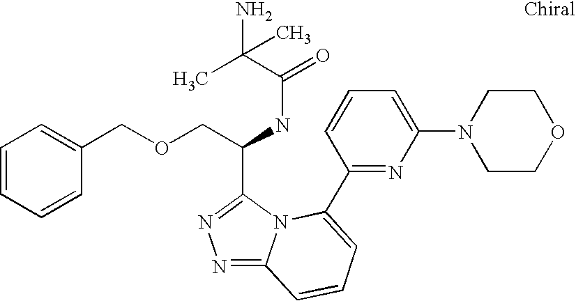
C(C(NC(=O)C(C)(N)C)C1=NN=C2N1C(C1=NC(N3CCOCC3)=CC=C1)=CC=C2)OCC1=CC=CC=C1
